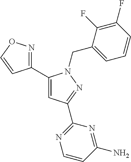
C1(C2=CC(C3=NC=CC(N)=N3)=NN2CC2=CC=CC(F)=C2F)=NOC=C1
